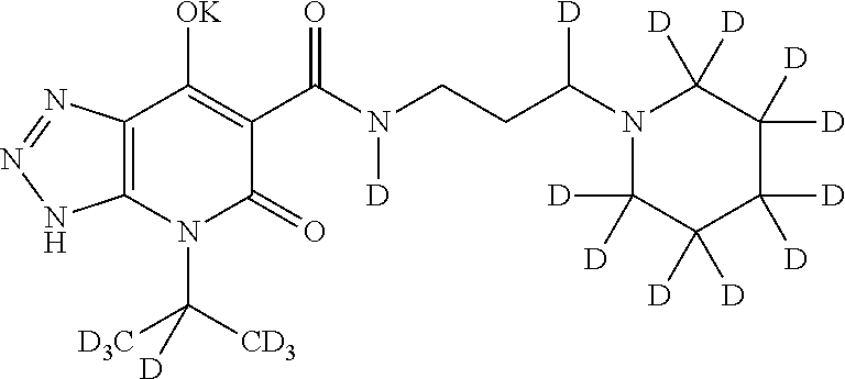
C12=C(N(C([D3C])([CD3])[D])C(=O)C(C(N(CCC(N3C([D])([D])C([D])([D])C([D])([D])C([D])([D])C3([D])[D])[D])[D])=O)=C1[OK])NN=N2
